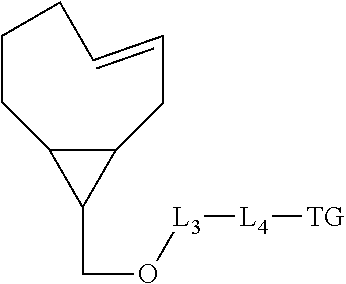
C12C(C1CO[L3][L4][TG])CCCC=CC2
